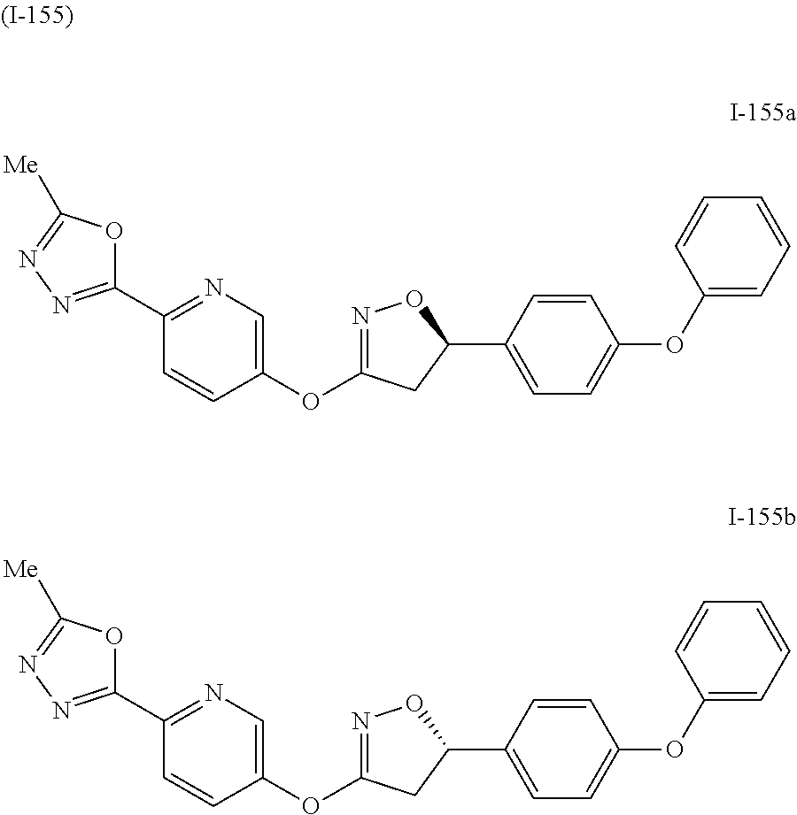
C1(OC2=NOC(C3=CC=C(OC4=CC=CC=C4)C=C3)C2)=CN=C(C2=NN=C([Me])O2)C=C1.C1(OC2=NOC(C3=CC=C(OC4=CC=CC=C4)C=C3)C2)=CN=C(C2=NN=C([Me])O2)C=C1
